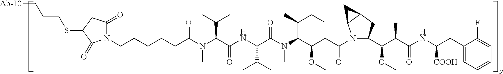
N1(CCCCCC(N(C(C(NC(C(N(C(C(CC(N2C(C(OC)C(C(=O)NC([COOH])CC3=CC=CC=C3F)C)CC3C2C3)=O)OC)C(CC)C)C)=O)C(C)C)=O)C(C)C)C)=O)C(=O)CC(SCCC[Ab-10])C1=O
